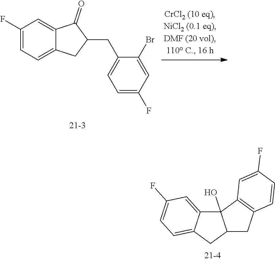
C1(F)=CC=C2C(=C1)C(=O)C(CC1=CC=C(F)C=C1Br)C2.C12(O)C3=CC(F)=CC=C3CC1CC1=C2C=C(F)C=C1
